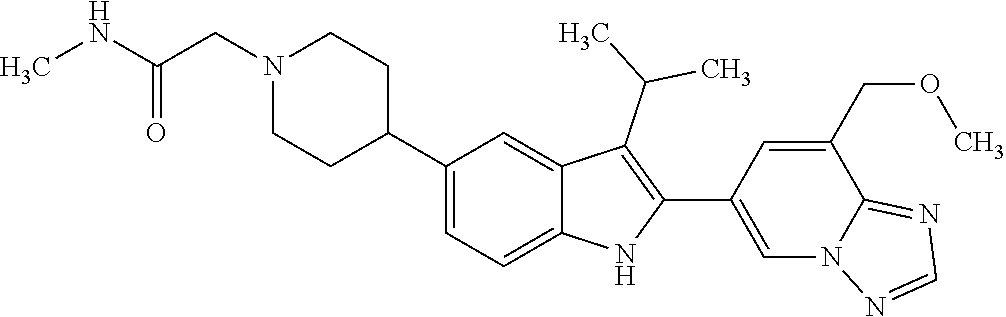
N1(CC(=O)NC)CCC(C2=CC=C3C(=C2)C(C(C)C)=C(C2=CN4C(=NC=N4)C(COC)=C2)N3)CC1
